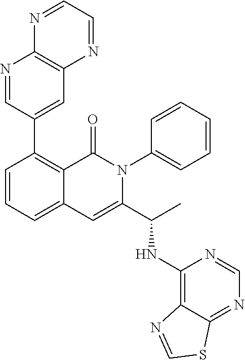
C1(C2=C3C(=CC=C2)C=C(C(C)NC2=C4C(=NC=N2)SC=N4)N(C2=CC=CC=C2)C3=O)=CC2=C(N=C1)N=CC=N2
